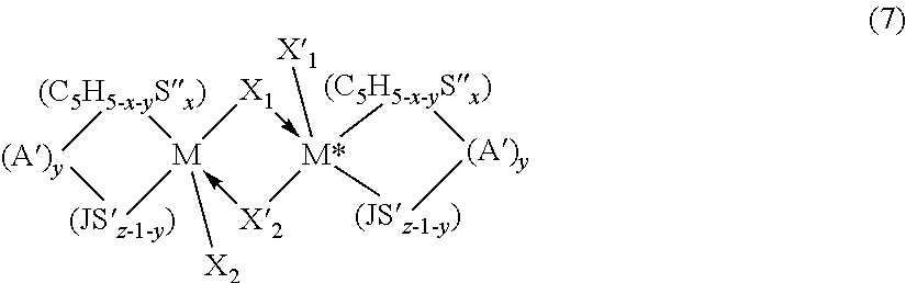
[(C5H5-x-ySx)]1[(A)y][(JSz-1-y)][M]12([X2])-[X2][M*]1([X1])(-[X1]2)[(C5H5-x-ySx)][(A)y][(JSz-1-y)]1
